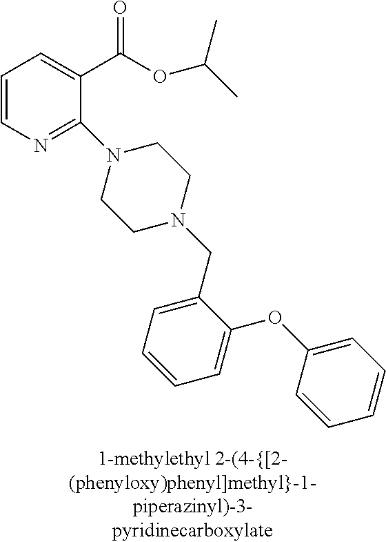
C1=CN=C(N2CCN(CC3=CC=CC=C3OC3=CC=CC=C3)CC2)C(C(OC(C)C)=O)=C1
